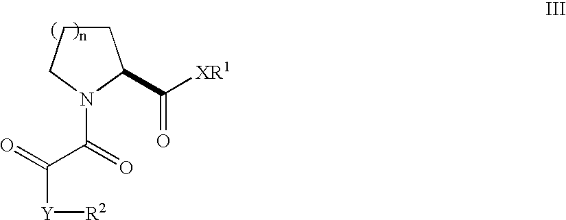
C1CCN(C(=O)C([Y][R2])=O)C1C([XR1])=O
